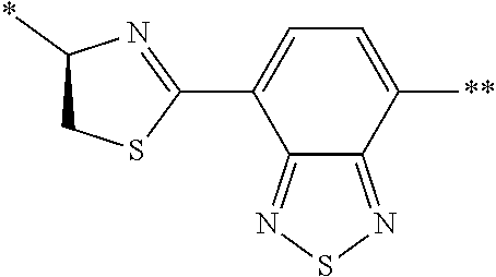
C1(C2=NC(*)CS2)=CC=C([**])C2=NSN=C12
